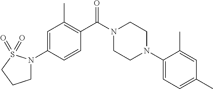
C1=C(N2CCCS2(=O)=O)C=CC(C(N2CCN(C3=CC=C(C)C=C3C)CC2)=O)=C1C
